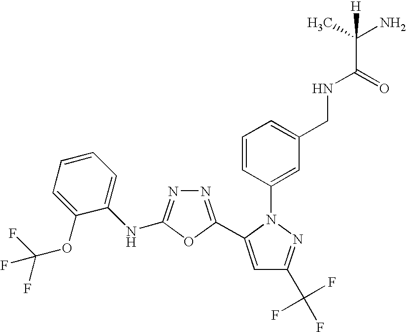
C1=CC(N2C(C3=NN=C(NC4=CC=CC=C4OC(F)(F)F)O3)=CC(C(F)(F)F)=N2)=CC(CNC(=O)C(C)(N)[H])=C1
